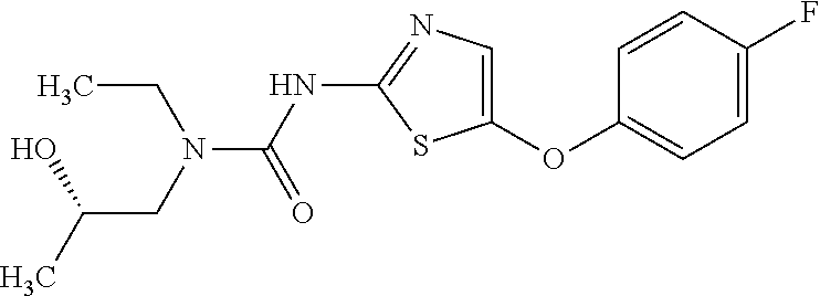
C1=CC(F)=CC=C1OC1=CN=C(NC(=O)N(CC(C)O)CC)S1
